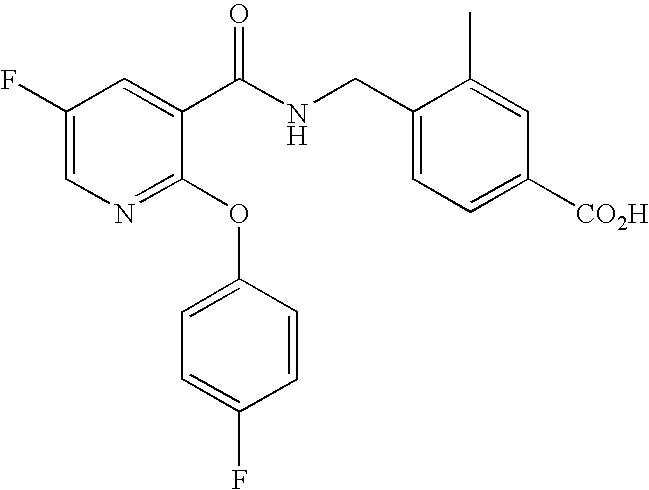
C1(F)=CN=C(OC2=CC=C(F)C=C2)C(C(NCC2=CC=C([CO2H])C=C2C)=O)=C1
